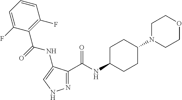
N1=C(C(NC2CCC(N3CCOCC3)CC2)=O)C(NC(C2=C(F)C=CC=C2F)=O)=CN1
